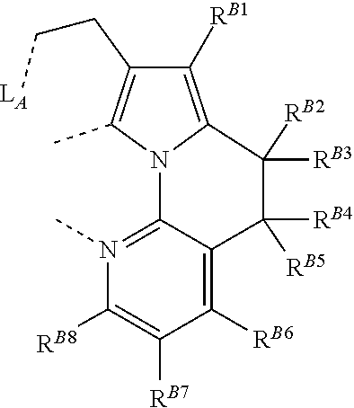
[RB2]C1([RB3])C2=C([RB1])C(CC[LA])=C(C)N2C2=N(C)C([RB8])=C([RB7])C([RB6])=C2C1([RB5])[RB4]
